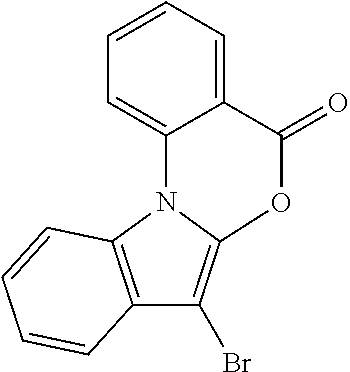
C12=C(N3C(=C1Br)OC(=O)C1=CC=CC=C31)C=CC=C2
